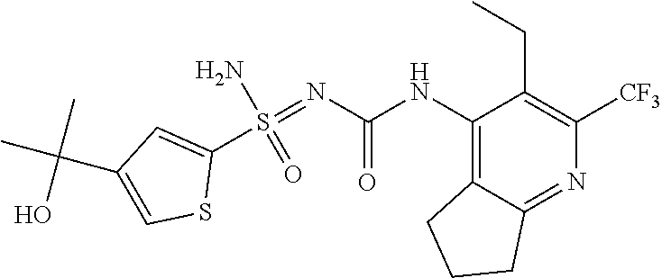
C1(S(=NC(NC2=C3C(=NC([CF3])=C2CC)CCC3)=O)(N)=O)=CC(C(C)(C)O)=CS1
